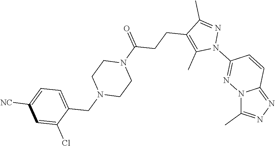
N12C(C)=NN=C1C=CC(N1N=C(C)C(CCC(N3CCN(CC4=CC=C([NC])C=C4Cl)CC3)=O)=C1C)=N2
